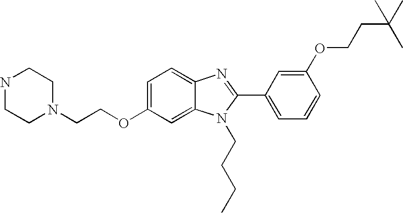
C1=C(OCCN2CCNCC2)C=C2C(=C1)N=C(C1=CC=CC(OCCC(C)(C)C)=C1)N2CCCC
